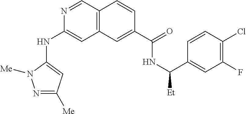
N1=CC2=C(C=C1NC1=CC([Me])=NN1[Me])C=C(C(=O)NC(C1=CC(F)=C(Cl)C=C1)[Et])C=C2
